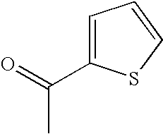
C1=C(C(=O)C)SC=C1
